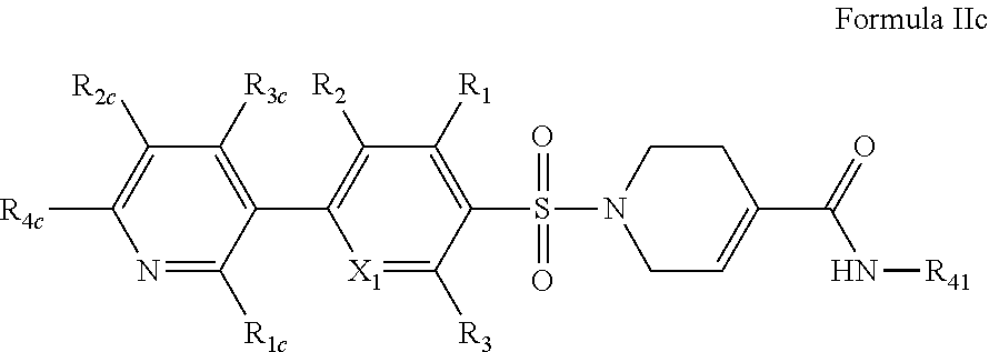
N1=C([R1c])C(C2=C([R2])C([R1])=C(S(=O)(=O)N3CC=C(C(=O)N[R41])CC3)C([R3])=[X1]2)=C([R3c])C([R2c])=C1[R4c]
